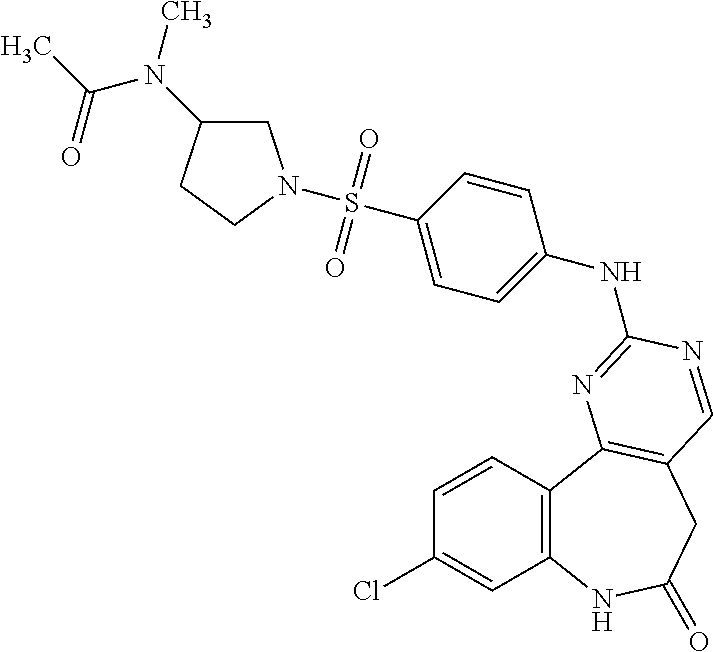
C1=CC2=C(C=C1Cl)NC(=O)CC1=C2N=C(NC2=CC=C(S(=O)(=O)N3CC(N(C)C(C)=O)CC3)C=C2)N=C1
